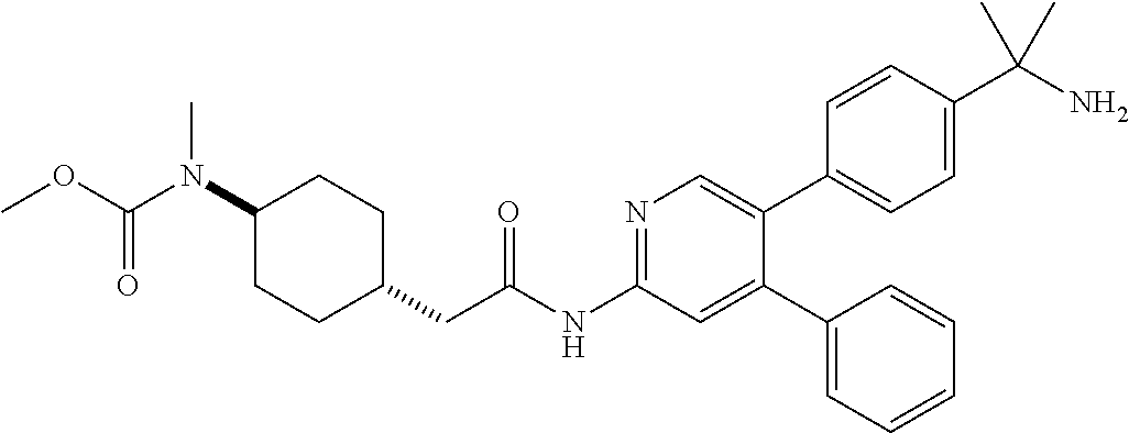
C1(N(C(OC)=O)C)CCC(CC(NC2=NC=C(C3=CC=C(C(N)(C)C)C=C3)C(C3=CC=CC=C3)=C2)=O)CC1
